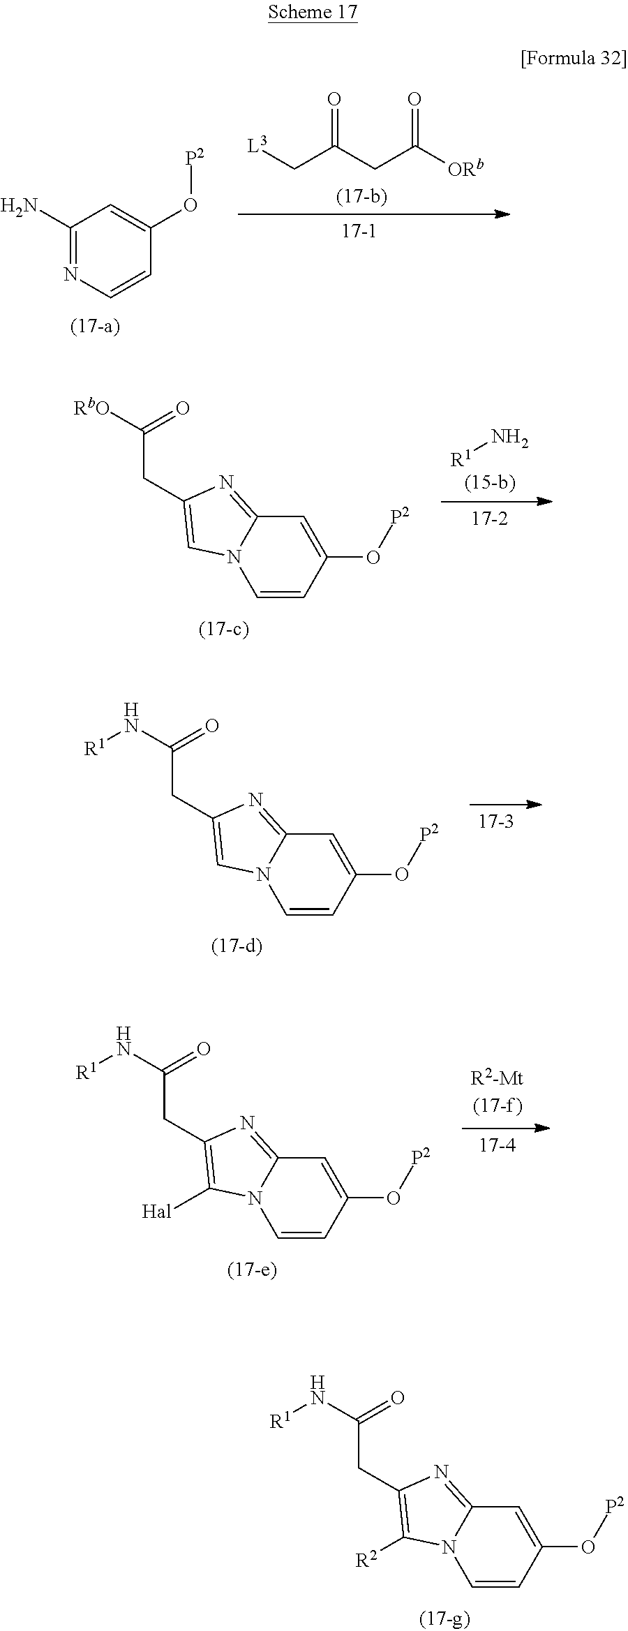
C1(N)=NC=CC(O[P2])=C1.[L3]CC(CC([ORb])=O)=O.C1=CC(O[P2])=CC2=NC(CC([RbO])=O)=CN12.[R1]N.C1=CC(O[P2])=CC2=NC(CC(N[R1])=O)=CN12.C1=CC(O[P2])=CC2=NC(CC(N[R1])=O)=C([R2])N12.C1=CC(O[P2])=CC2=NC(CC(N[R1])=O)=C([Hal])N12.[R2-Mt]
